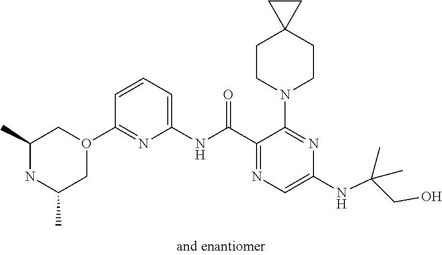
C1(NC(C2=NC=C(NC(CO)(C)C)N=C2N2CCC3(CC2)CC3)=O)=CC=CC(O2CC(C)NC(C)C2)=N1
